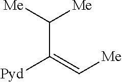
C(C([Me])[Me])(=C[Me])[Pyd]
